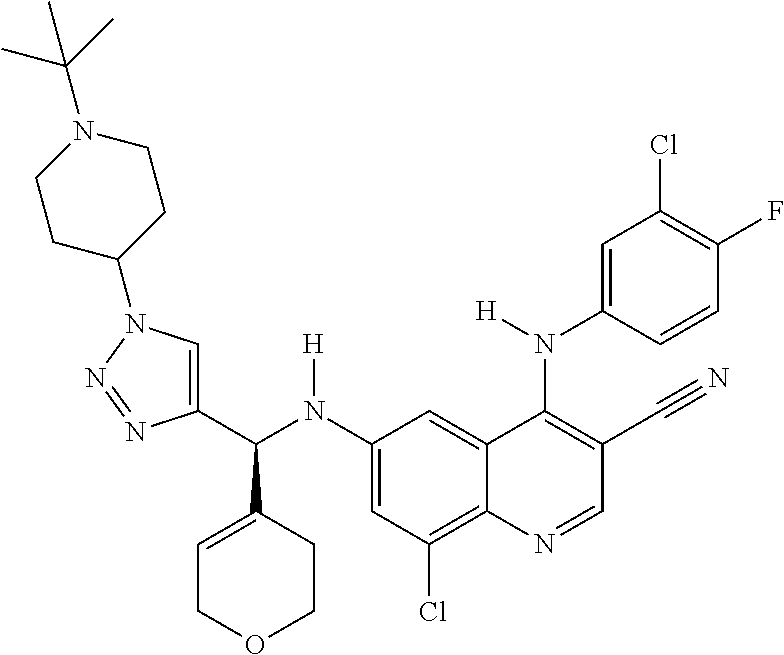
C1(N(C(C2=CN(C3CCN(C(C)(C)C)CC3)N=N2)C2=CCOCC2)[H])=CC(Cl)=C2C(=C1)C(N(C1=CC(Cl)=C(F)C=C1)[H])=C(C#N)C=N2
